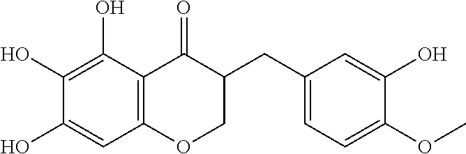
C12=C(C(O)=C(O)C(O)=C1)C(=O)C(CC1=CC=C(OC)C(O)=C1)CO2
